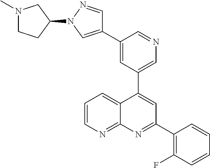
C1=C(C2=CN(C3CCN(C)C3)N=C2)C=NC=C1C1=CC(C2=C(F)C=CC=C2)=NC2=NC=CC=C12
